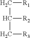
C(C[R3])([R2])C[R1]
